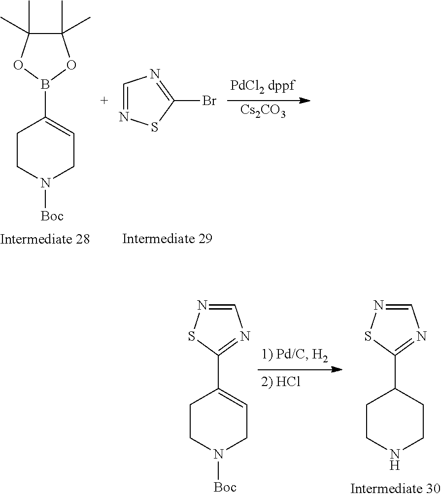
C1(Br)=NC=NS1.C1(C)(C)C(C)(C)OB(C2=CCN([Boc])CC2)O1.[Cs2CO3].C1=NSC(C2=CCN([Boc])CC2)=N1.C1=NSC(C2CCNCC2)=N1
